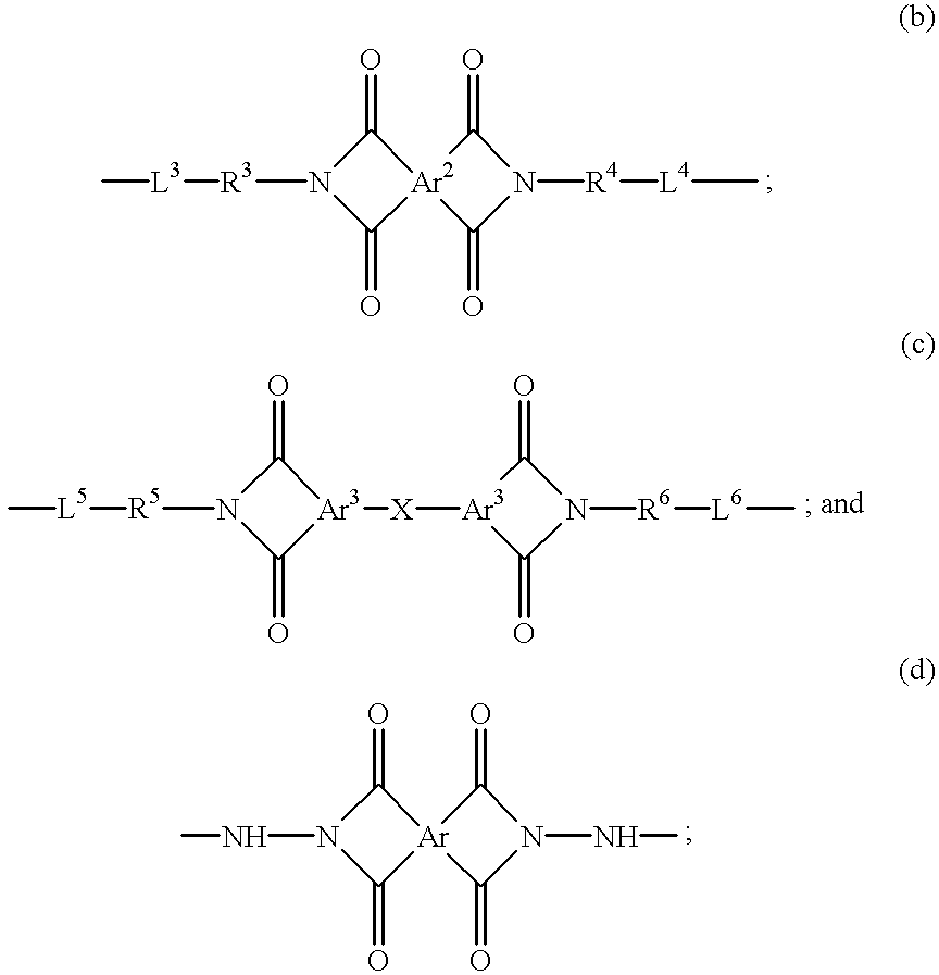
C1(=O)N([R3][L3]C)C(=O)[Ar2]12C(=O)N([R4][L4]C)C2=O.C1(=O)N([R5][L5]C)C(=O)[Ar3]1[X][Ar3]1C(=O)N([R6][L6]C)C1=O.C1(=O)N(NC)C(=O)[Ar]12C(=O)N(NC)C2=O
